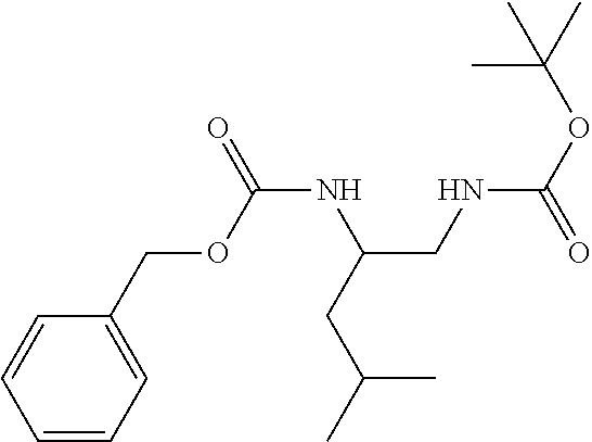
C1=CC=C(COC(=O)NC(CNC(=O)OC(C)(C)C)CC(C)C)C=C1
